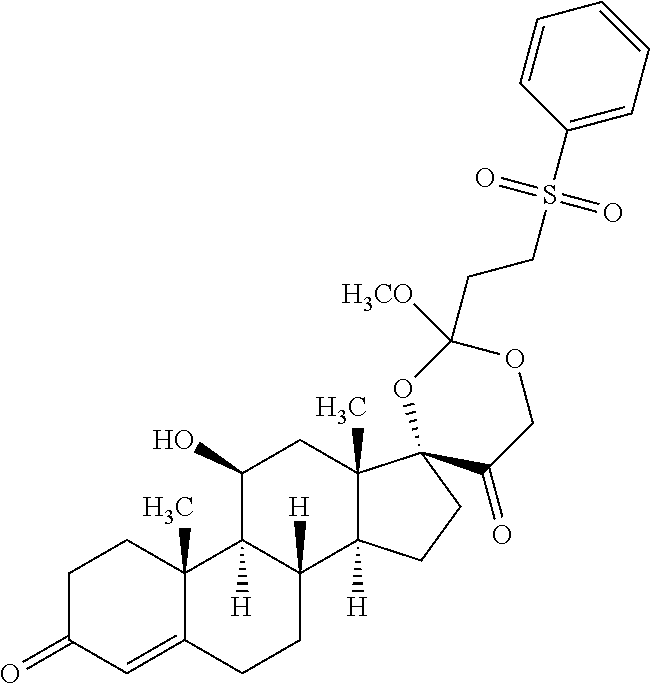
C1C(=O)C=C2C(C)(C1)C1([H])C([H])(CC2)C2([H])C(C)(CC1O)C1(CC2)OC([H3CO])(CCS(C2=CC=CC=C2)(=O)=O)OCC1=O
